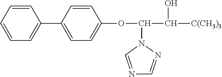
C(N1C=NC=N1)(C([C(CH3)3])O)OC1=CC=C(C2=CC=CC=C2)C=C1
